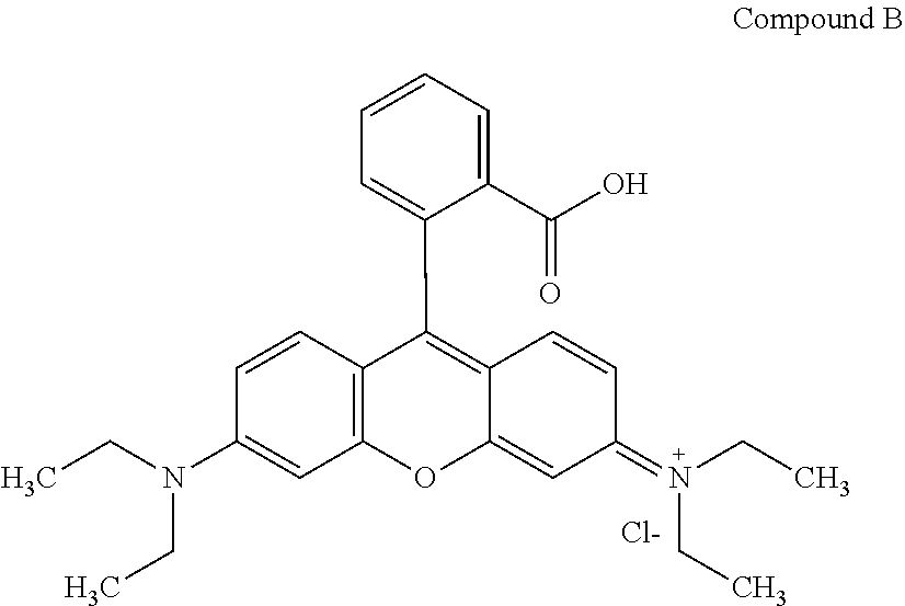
C1=CC2=C(C=C1N(CC)CC)OC1=CC(=N(CC)CC)C=CC1=C2C1=CC=CC=C1C(O)=O.[Cl-]
